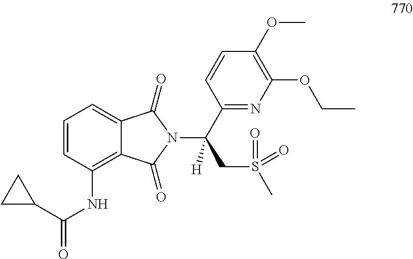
C1=CC(NC(=O)C2CC2)=C2C(=C1)C(=O)N(C(C1=NC(OCC)=C(OC)C=C1)(CS(C)(=O)=O)[H])C2=O
